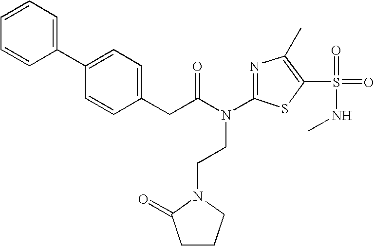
C1=CC=C(C2=CC=C(CC(N(C3=NC(C)=C(S(NC)(=O)=O)S3)CCN3C(=O)CCC3)=O)C=C2)C=C1
